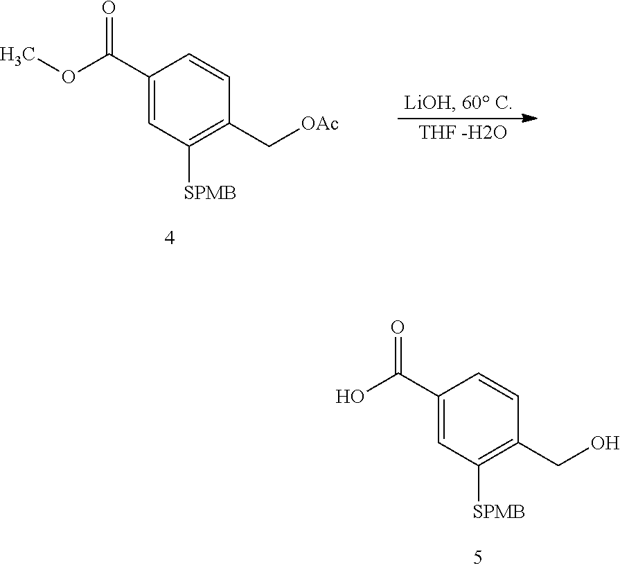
O(C(=O)C1=CC([SPMB])=C(C[OAc])C=C1)C.OC(=O)C1=CC([SPMB])=C(CO)C=C1
